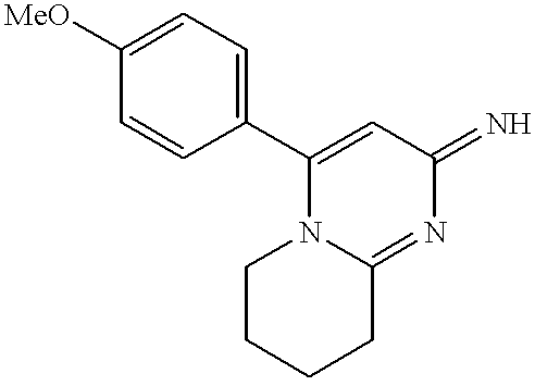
C1(C2=CC(=N)N=C3N2CCCC3)=CC=C([MeO])C=C1
